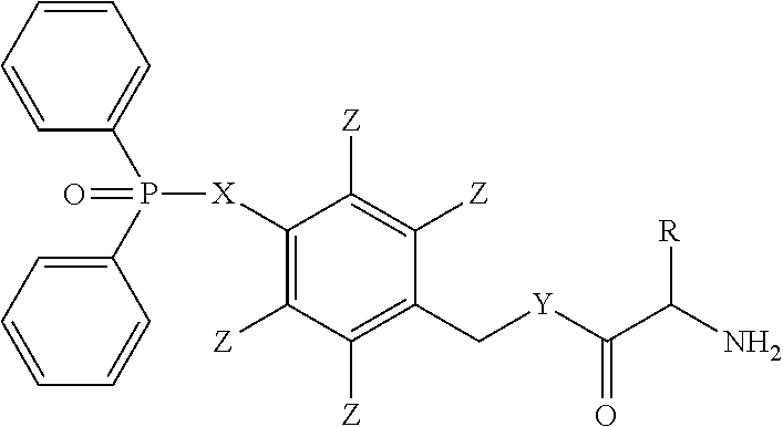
[X](C1=C([Z])C([Z])=C(C[Y]C(C(N)[R])=O)C([Z])=C1[Z])P(C1=CC=CC=C1)(C1=CC=CC=C1)=O
